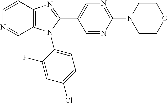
C1=CC2=C(C=N1)N(C1=CC=C(Cl)C=C1F)C(C1=CN=C(N3CCOCC3)N=C1)=N2
